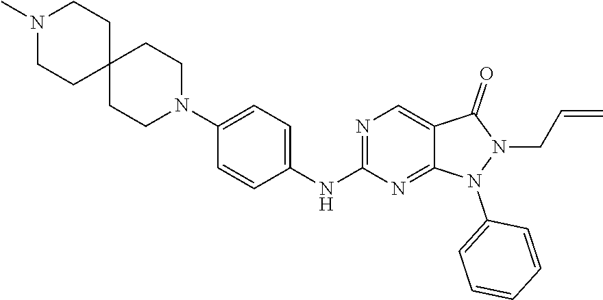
N1=C(NC2=CC=C(N3CCC4(CC3)CCN(C)CC4)C=C2)N=C2C(=C1)C(=O)N(CC=C)N2C1=CC=CC=C1
